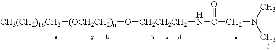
[(OCH2CH2)n]([CH3(CH2)16CH2])O[CH2CH2CH2]NC(CN(C)C)=O
